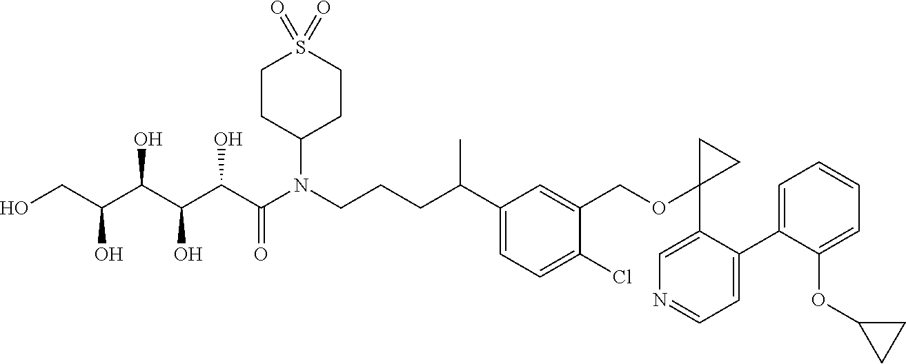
C1(C2=CC=NC=C2C2(OCC3=CC(C(CCCN(C(C(C(C(C(CO)O)O)O)O)=O)C4CCS(=O)(=O)CC4)C)=CC=C3Cl)CC2)=CC=CC=C1OC1CC1
